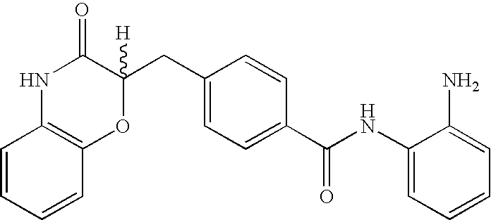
C1(NC(C2=CC=C(CC3([H])C(=O)NC4=C(O3)C=CC=C4)C=C2)=O)=CC=CC=C1N
